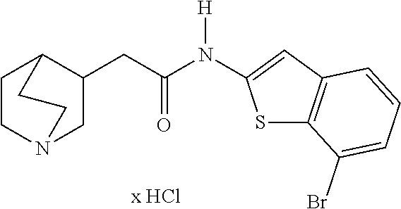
C1CN2CC(CC(N([H])C3=CC4=C(S3)C(Br)=CC=C4)=O)C1CC2
